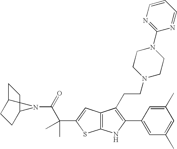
C12=C(C=C(C(C(=O)N3C4CCC3CC4)(C)C)S1)C(CCN1CCN(C3=NC=CC=N3)CC1)=C(C1=CC(C)=CC(C)=C1)N2
